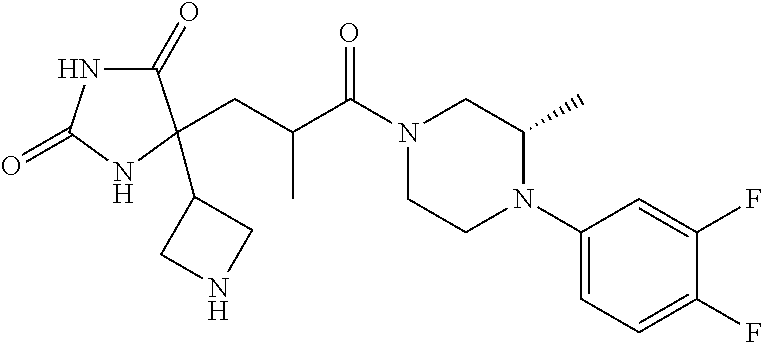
C1(=O)NC(=O)NC1(C1CNC1)CC(C)C(=O)N1CCN(C2=CC=C(F)C(F)=C2)C(C)C1
